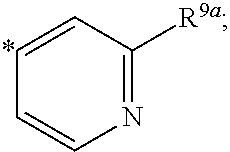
C1=CC([R9a])=NC=C1
